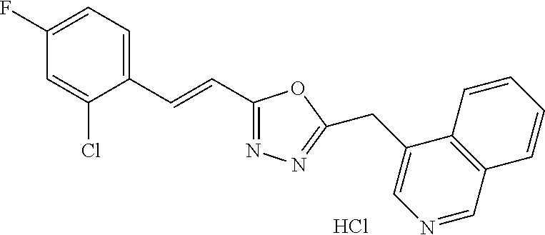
C1(F)=CC=C(C=CC2=NN=C(CC3=CN=CC4=C3C=CC=C4)O2)C(Cl)=C1.Cl
